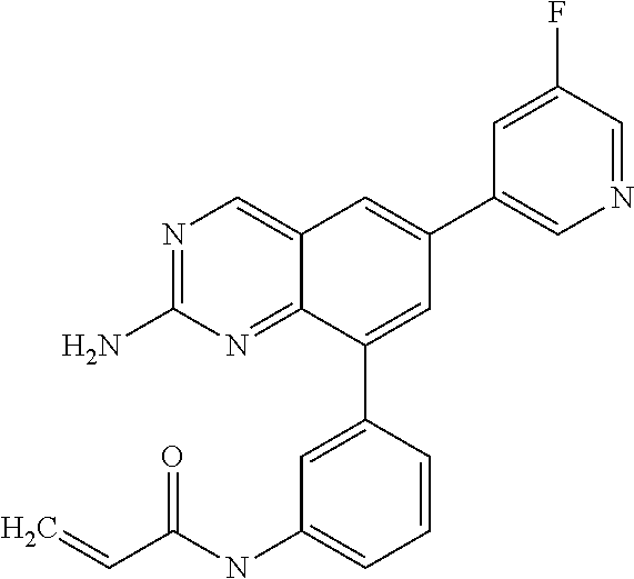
C1=NC=C(C2=CC3=CN=C(N)N=C3C(C3=CC(NC(C=C)=O)=CC=C3)=C2)C=C1F
